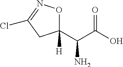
C1(C(C(O)=O)N)([H])ON=C(Cl)C1
